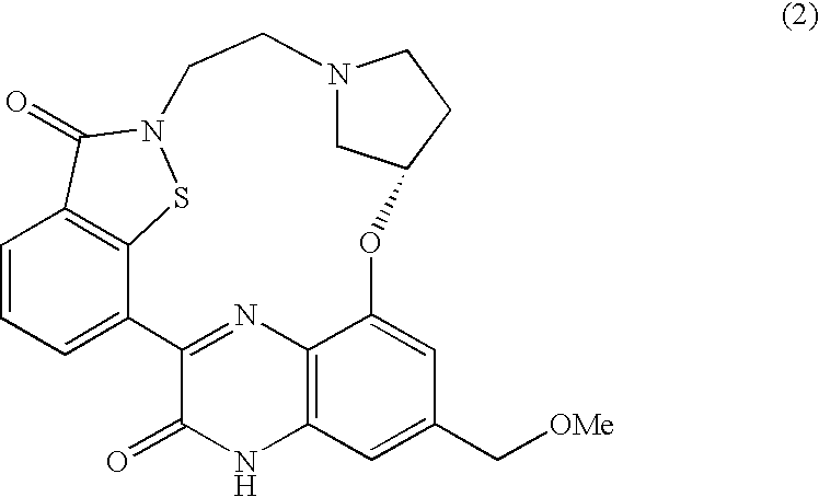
C1=CC=C2C3=C1C(=O)N(S3)CCN1CC(OC3=CC(C[OMe])=CC4=C3N=C2C(=O)N4)CC1
